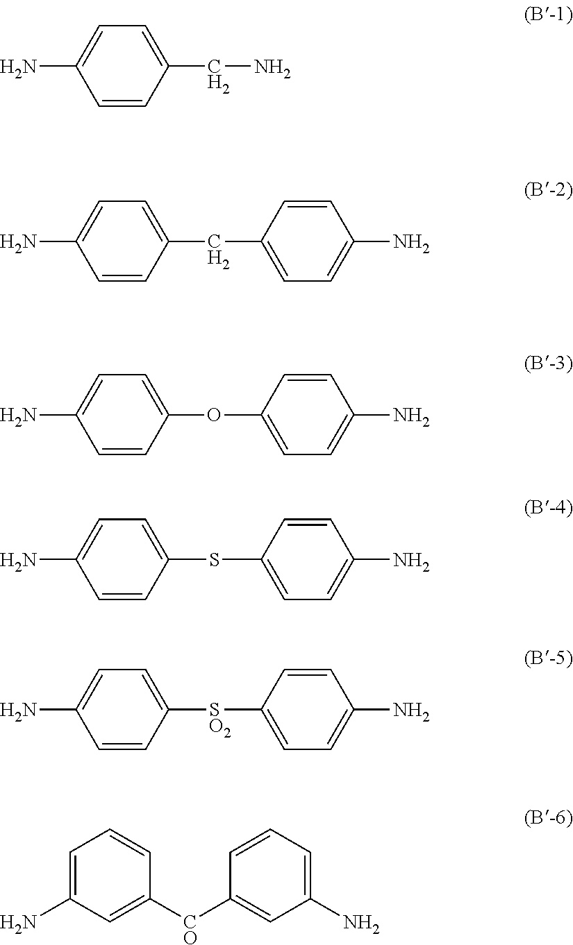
C1=CC(CN)=CC=C1N.C1=CC(CC2=CC=C(N)C=C2)=CC=C1N.C1=CC(OC2=CC=C(N)C=C2)=CC=C1N.C1=CC(SC2=CC=C(N)C=C2)=CC=C1N.C1=CC([SO2]C2=CC=C(N)C=C2)=CC=C1N.C1=C(N)C=C([CO]C2=CC(N)=CC=C2)C=C1
